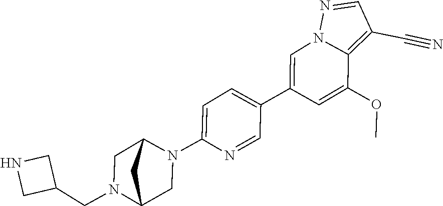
C1(C2=CN3C(=C(C#N)C=N3)C(OC)=C2)=CC=C(N2C3CN(CC4CNC4)C(C2)C3)N=C1
